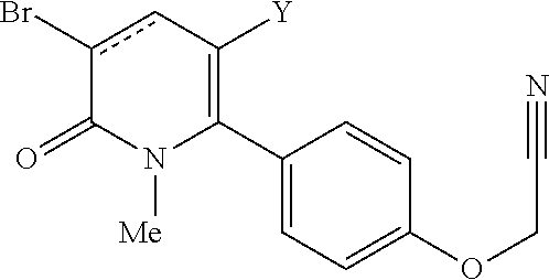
C1(C2=C([Y])cc(Br)C(=O)N2[Me])=CC=C(OCC#N)C=C1
